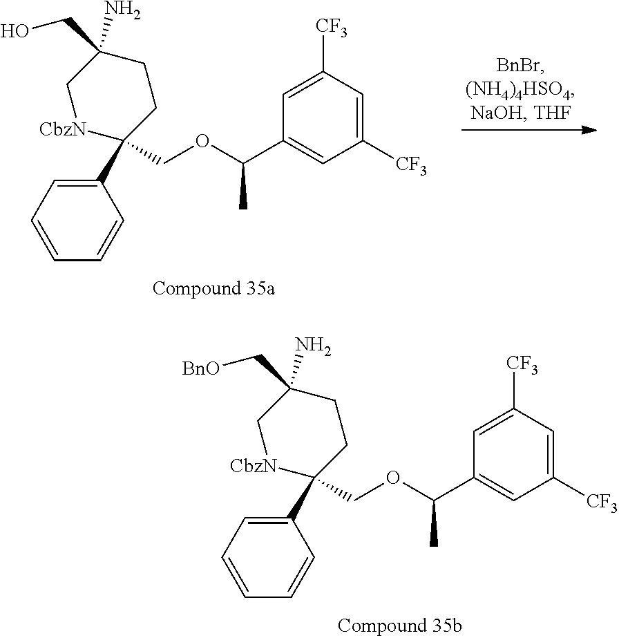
C1(C2(COC(C3=CC([CF3])=CC([CF3])=C3)C)CCC(CO)(N)C[CbzN]2)=CC=CC=C1.C1(C2(COC(C3=CC([CF3])=CC([CF3])=C3)C)CCC(C[BnO])(N)C[CbzN]2)=CC=CC=C1
